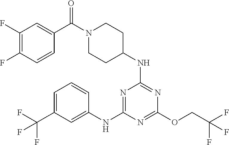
N1=C(NC2CCN(C(=O)C3=CC(F)=C(F)C=C3)CC2)N=C(NC2=CC(C(F)(F)F)=CC=C2)N=C1OCC(F)(F)F
